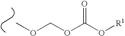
COCOC(O[R1])=O
